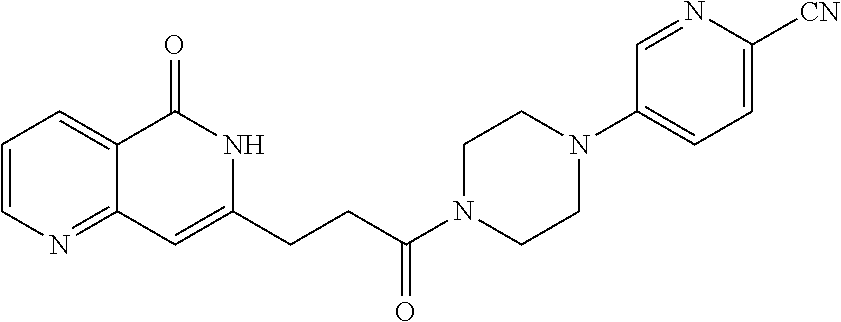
C1=CN=C2C(=C1)C(=O)NC(CCC(N1CCN(C3=CC=C([CN])N=C3)CC1)=O)=C2
